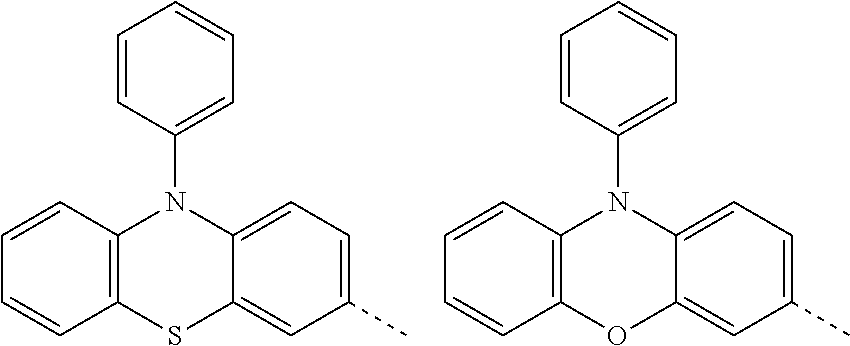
C1=CC=CC2=C1N(C1=CC=CC=C1)C1=CC=C(C)C=C1S2.C1=CC=CC2=C1N(C1=CC=CC=C1)C1=CC=C(C)C=C1O2
